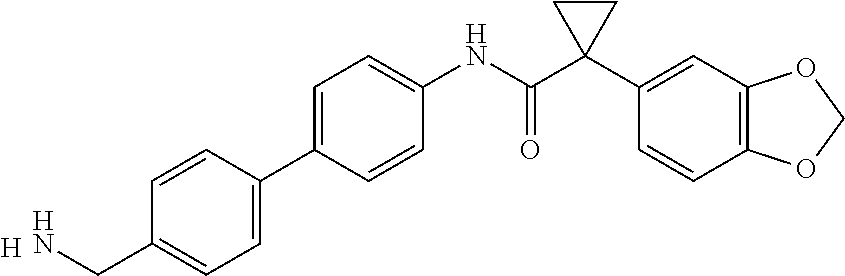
C1=CC(C2=CC=C(CN)C=C2)=CC=C1NC(C1(C2=CC3=C(C=C2)OCO3)CC1)=O.[H]
